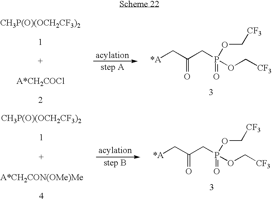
[*A]CC(CP(=O)(OC[CF3])OC[CF3])=O.[CH3P(O)(OCH2CF3)2].[*A]CC(CP(=O)(OC[CF3])OC[CF3])=O.[CH3P(O)(OCH2CF3)2]
